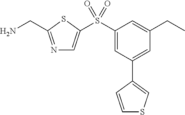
N1=C(CN)SC(S(C2=CC(C3=CSC=C3)=CC(CC)=C2)(=O)=O)=C1
